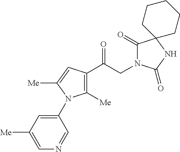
C1([Me])=C(C(CN2C(=O)C3(NC2=O)CCCCC3)=O)C=C([Me])N1C1=CC([Me])=CN=C1
